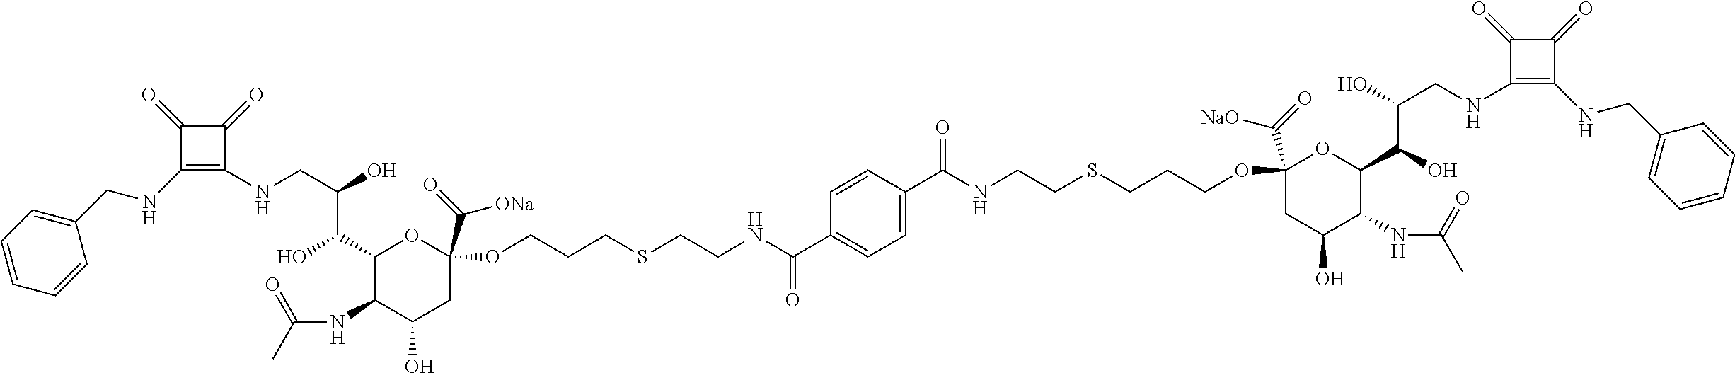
C1(NCC(C(O)C2C(NC(=O)C)C(O)CC(C([ONa])=O)(OCCCSCCNC(=O)C3=CC=C(C(=O)NCCSCCCOC4(C([NaO])=O)CC(O)C(NC(=O)C)C(C(C(O)CNC5=C(NCC6=CC=CC=C6)C(=O)C5=O)O)O4)C=C3)O2)O)=C(NCC2=CC=CC=C2)C(=O)C1=O
